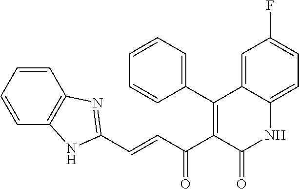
C1(C2=C(C(C=CC3=NC4=C(C=CC=C4)N3)=O)C(=O)NC3=CC=C(F)C=C23)=CC=CC=C1
